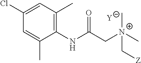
[Y].C1=C(C)C(NC(C[N+](C[Z])(C)C)=O)=C(C)C=C1Cl
